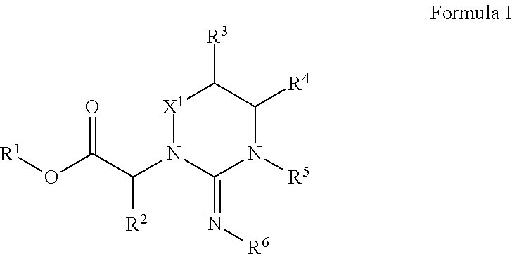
[R1]OC(C(N1C(=N[R6])N([R5])C([R4])C([R3])[X1]1)[R2])=O
